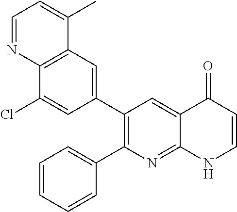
C12=C(C=C(C3=C(C4=CC=CC=C4)N=C4C(=C3)C(=O)C=CN4)C=C1Cl)C(C)=CC=N2
